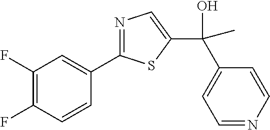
C1(F)=C(F)C=CC(C2=NC=C(C(O)(C3=CC=NC=C3)C)S2)=C1
